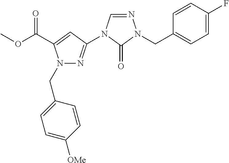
COC(=O)C1=CC(N2C=NN(CC3=CC=C(F)C=C3)C2=O)=NN1CC1=CC=C([OMe])C=C1
